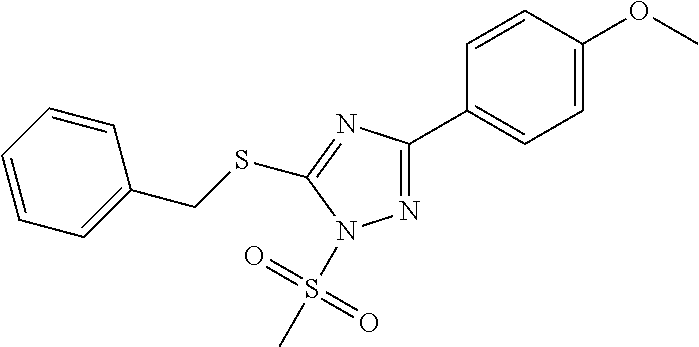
C1=C(OC)C=CC(C2=NN(S(C)(=O)=O)C(SCC3=CC=CC=C3)=N2)=C1
